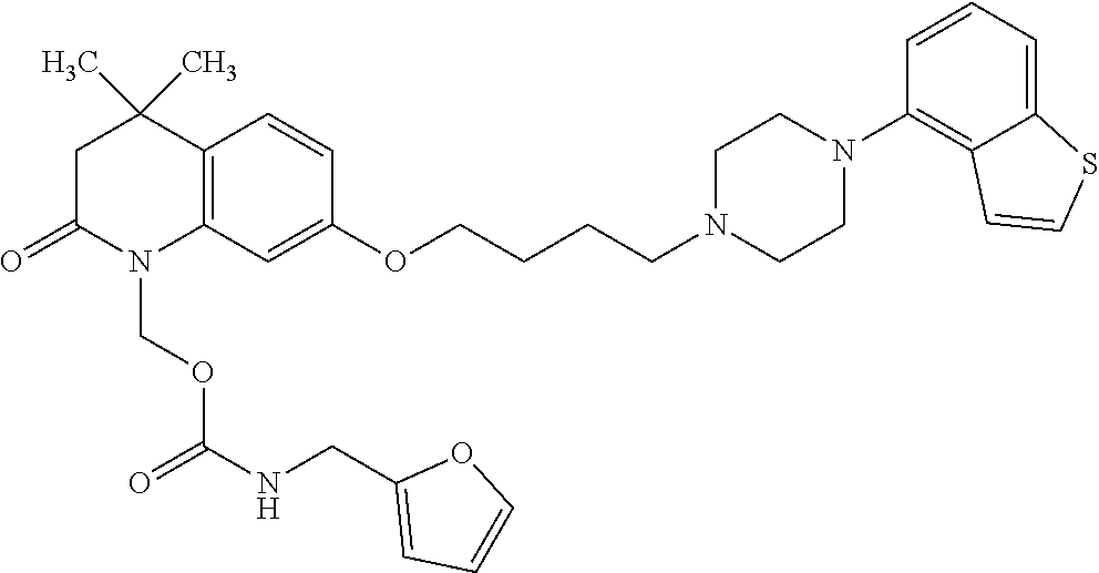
C12=C(C=C(OCCCCN3CCN(C4=C5C(=CC=C4)SC=C5)CC3)C=C1)N(COC(NCC1=CC=CO1)=O)C(=O)CC2(C)C
